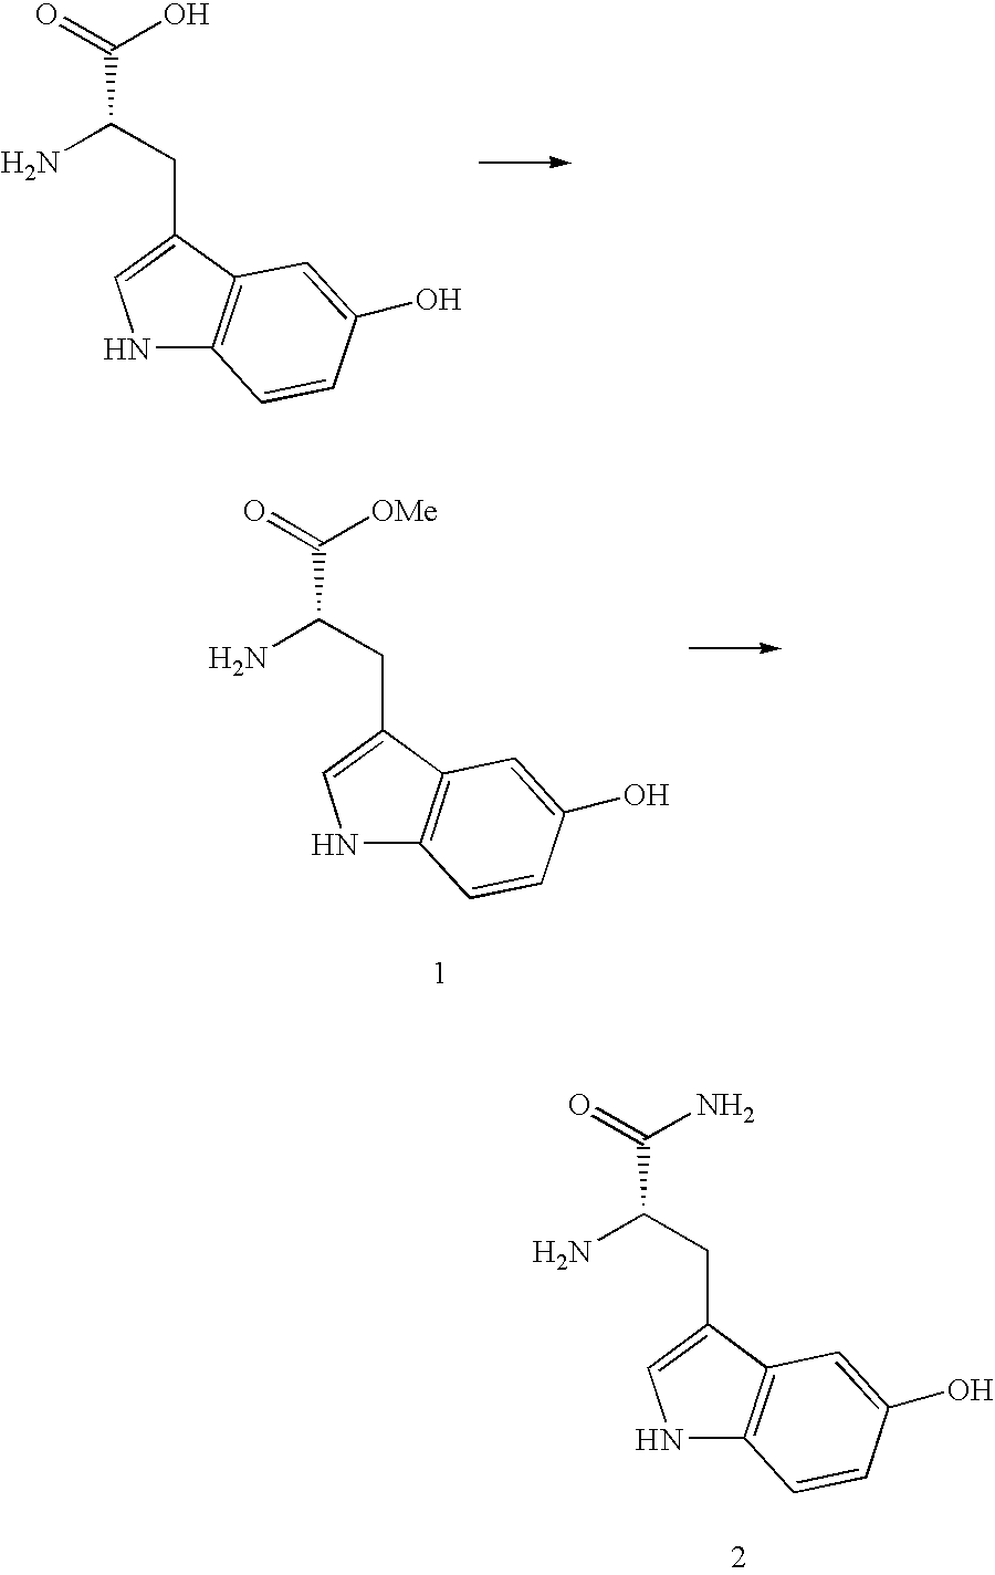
NC(CC1=CNC2=C1C=C(O)C=C2)C(=O)O.NC(CC1=CNC2=C1C=C(O)C=C2)C(=O)[OMe].NC(CC1=CNC2=C1C=C(O)C=C2)C(=O)N
